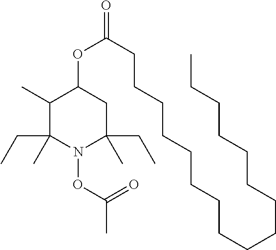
C1(OC(CCCCCCCCCCCCCCCCC)=O)C(C)C(CC)(C)N(OC(=O)C)C(CC)(C)C1
